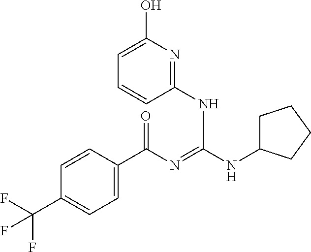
C1=CC(C(N=C(NC2=NC(O)=CC=C2)NC2CCCC2)=O)=CC=C1C(F)(F)F
